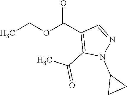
CCOC(C1=C(C(C)=O)N(C2CC2)N=C1)=O
